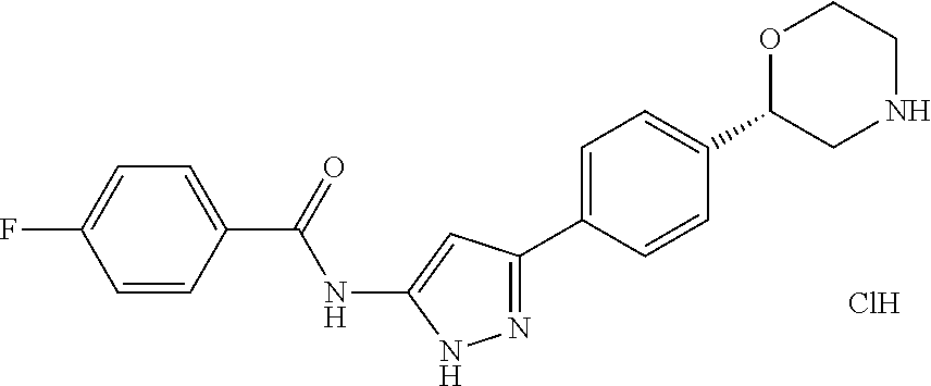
C1=CC(C(NC2=CC(C3=CC=C(C4CNCCO4)C=C3)=NN2)=O)=CC=C1F.Cl
